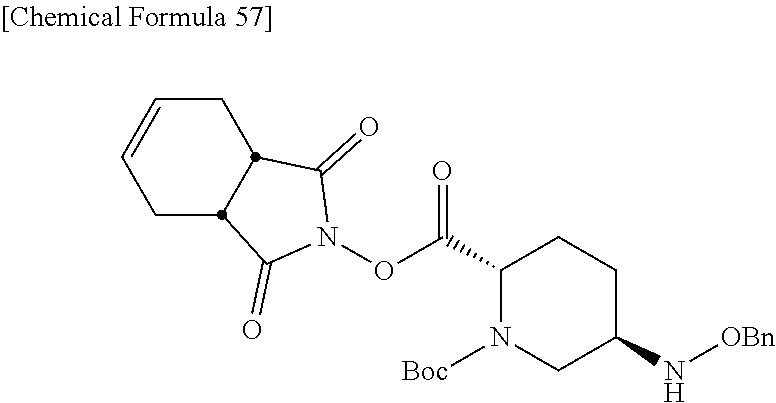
O(C(C1N([Boc])CC(N[OBn])CC1)=O)N1C(=O)C2CC=CCC2C1=O
